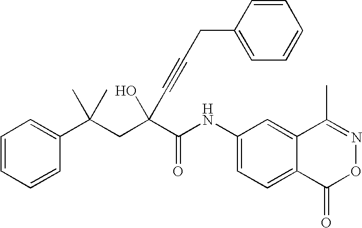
C1=CC=CC(C(CC(C(NC2=CC=C3C(=C2)C(C)=NOC3=O)=O)(O)C#CCC2=CC=CC=C2)(C)C)=C1
